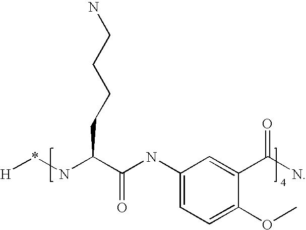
C1(NC(C(N*[H])CCCCN)=O)=CC=C(OC)C(C(N)=O)=C1
